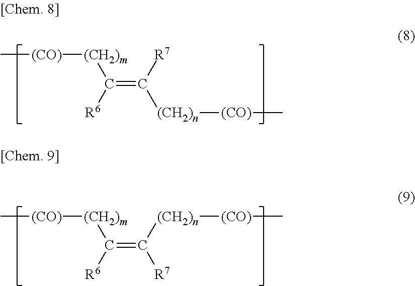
C(=C([R7])[(CH2)n][(CO)]C)([R6])[(CH2)m][(CO)]C.C(=C([(CH2)n][(CO)]C)[R7])([R6])[(CH2)m][(CO)]C
